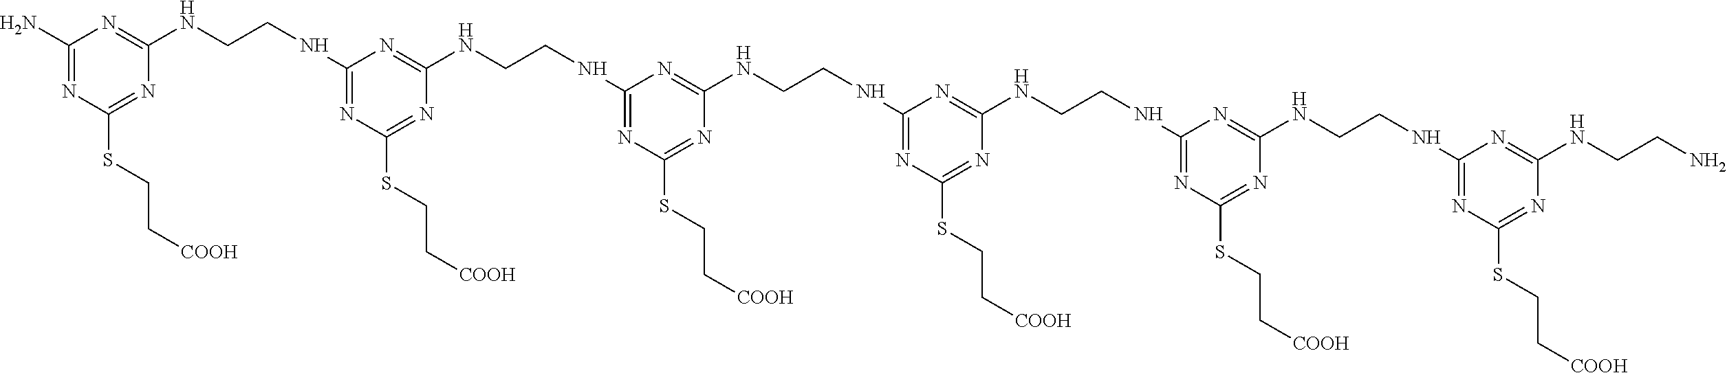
C1(N)=NC(SCC[COOH])=NC(NCCNC2=NC(SCC[COOH])=NC(NCCNC3=NC(SCC[COOH])=NC(NCCNC4=NC(SCC[COOH])=NC(NCCNC5=NC(SCC[COOH])=NC(NCCNC6=NC(SCC[COOH])=NC(NCCN)=N6)=N5)=N4)=N3)=N2)=N1
